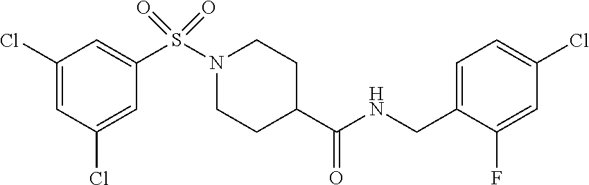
C1(Cl)=CC(Cl)=CC(S(N2CCC(C(NCC3=CC=C(Cl)C=C3F)=O)CC2)(=O)=O)=C1
